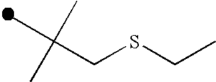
CCSCC(C)(C)C
